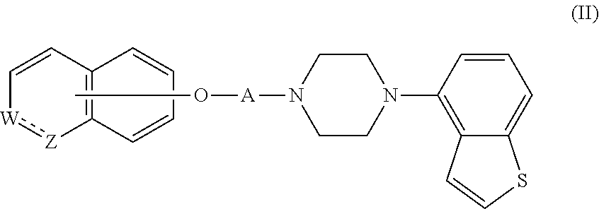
C1=CC=CC2=C1[Z]:[W]C=C2.CO[A]N1CCN(C2=C3C(=CC=C2)SC=C3)CC1
